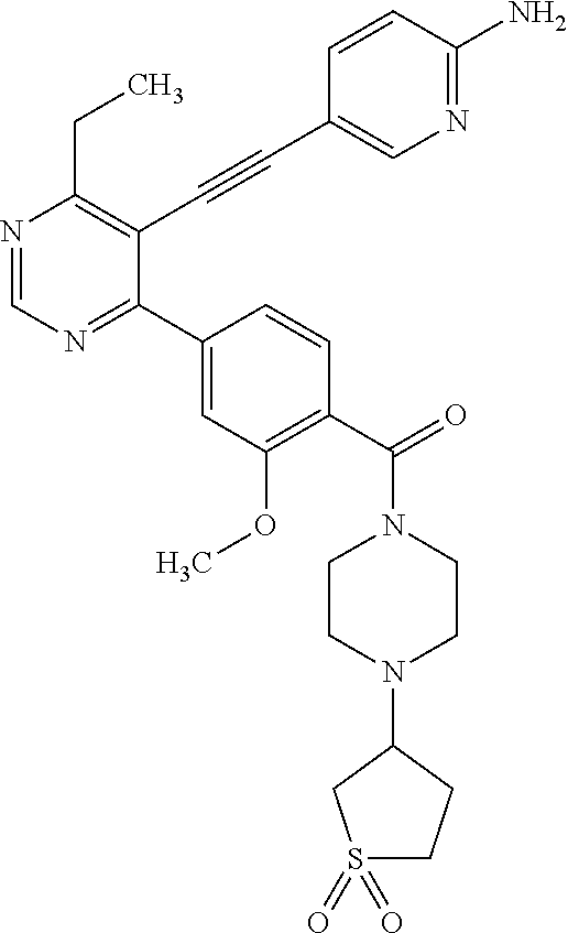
N1=CN=C(C2=CC(OC)=C(C(N3CCN(C4CS(=O)(=O)CC4)CC3)=O)C=C2)C(C#CC2=CN=C(N)C=C2)=C1CC
